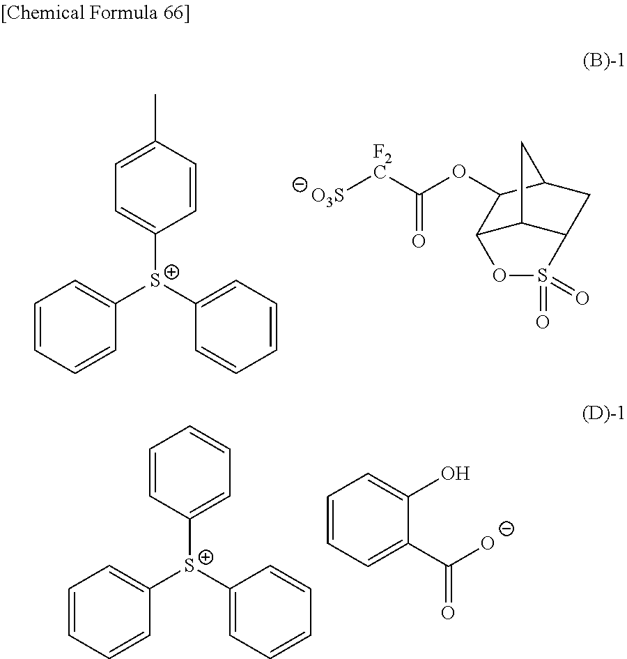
C12C3C(CC(C1OC([F2C][O3S])=O)C3)S(=O)(=O)O2.C1(C)=CC=C([S+](C2=CC=CC=C2)C2=CC=CC=C2)C=C1.C1=CC=C([S+](C2=CC=CC=C2)C2=CC=CC=C2)C=C1.C1=CC=C(C([O-])=O)C(O)=C1
